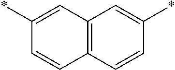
C1(*)=CC2=C(C=C1)C=CC(*)=C2
